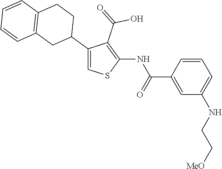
C1(C2CCC3=C(C2)C=CC=C3)=CSC(NC(C2=CC(NCC[MeO])=CC=C2)=O)=C1C(=O)O
